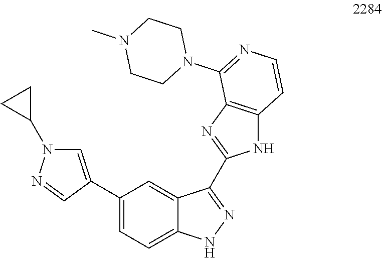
C1(C2=CN(C3CC3)N=C2)=CC=C2C(=C1)C(C1=NC3=C(N1)C=CN=C3N1CCN(C)CC1)=NN2
